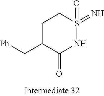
[Ph]CC1C(=O)NS(=N)(=O)CC1
